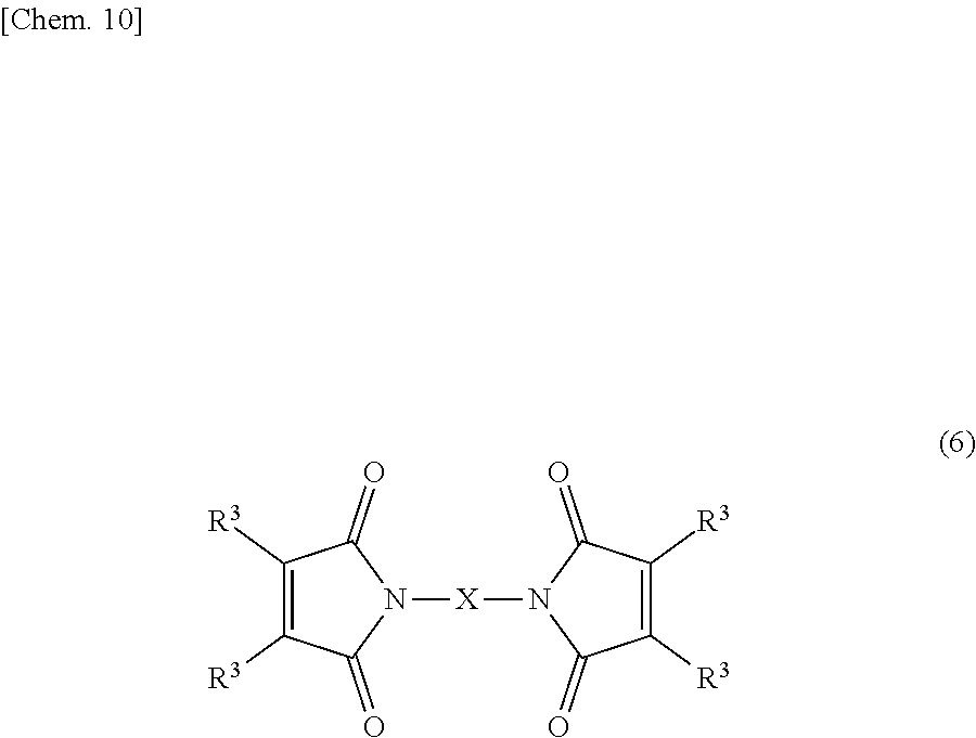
N1([X]N2C(=O)C([R3])=C([R3])C2=O)C(=O)C([R3])=C([R3])C1=O
